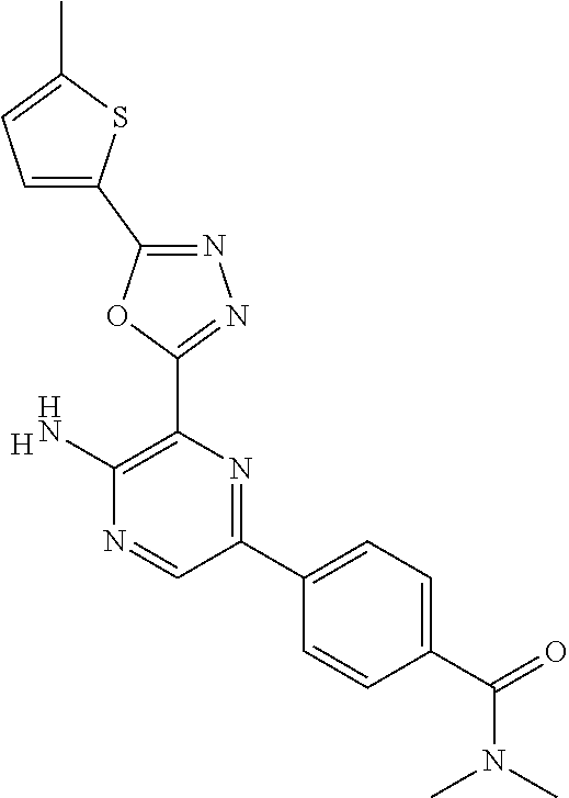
[H].C1(N)=C(C2=NN=C(C3=CC=C(C)S3)O2)N=C(C2=CC=C(C(N(C)C)=O)C=C2)C=N1
